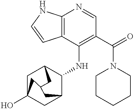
C12=C(C(NC3C4CC5(O)CC3CC(C4)C5)=C(C(=O)N3CCCCC3)C=N1)C=CN2
